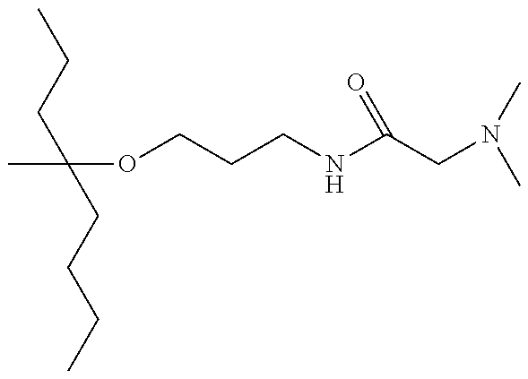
CC(OCCCNC(CN(C)C)=O)(CCC)CCCC
